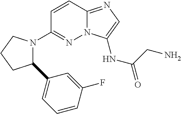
N12C(=NC=C1NC(=O)CN)C=CC(N1C(C3=CC=CC(F)=C3)CCC1)=N2
